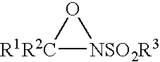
O1[R1R2C][NSO2R3]1
